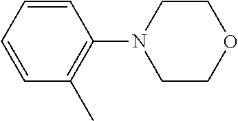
C1=CC=CC(N2CCOCC2)=C1C
